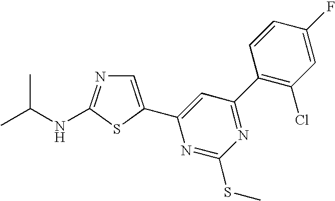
C1=C(C2=CC(C3=C(Cl)C=C(F)C=C3)=NC(SC)=N2)SC(NC(C)C)=N1
